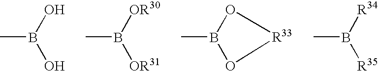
CB(O)O.CB([OR30])[OR31].CB1O[R33]O1.CB([R34])[R35]
